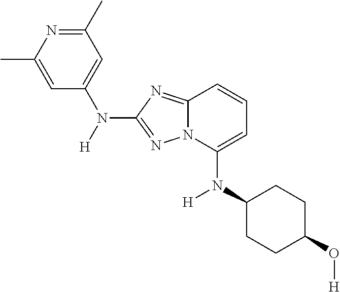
N(C1=CC=CC2=NC(N([H])C3=CC(C)=NC(C)=C3)=NN12)(C1CCC(O[H])CC1)[H]
